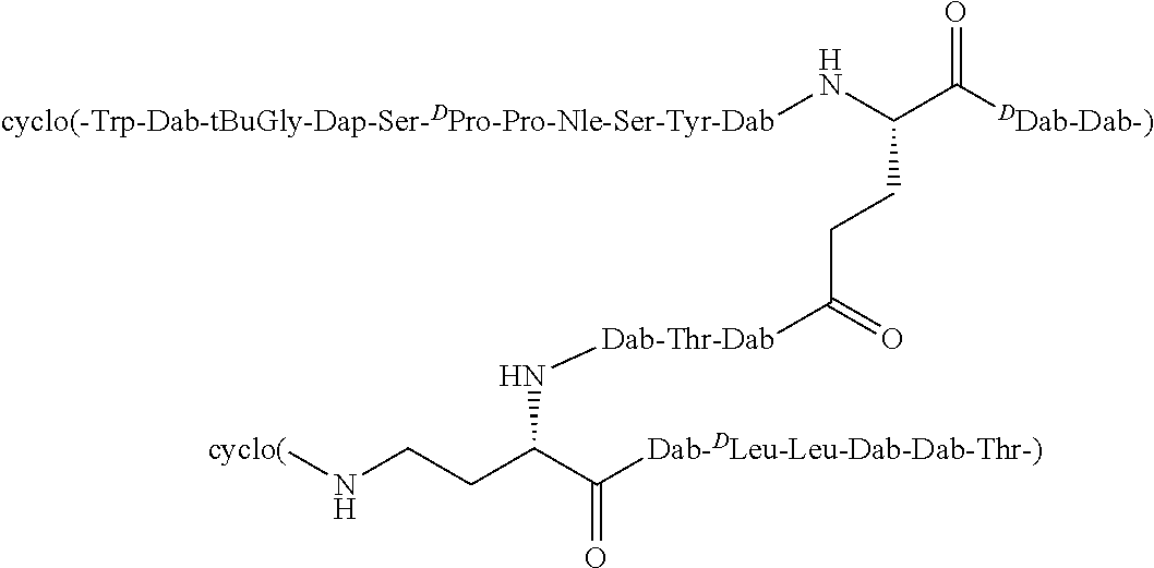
[cyclo(]NCCC(C([Dab-DLeu-Leu-Dab-Dab-Thr-)])=O)N[Dab-Thr-Dab]C(CCC(C([DDab-Dab-)])=O)N[cyclo(-Trp-Dab-tBuGly-Dap-Ser-DPro-Pro-Nle-Ser-Tyr-Dab])=O
